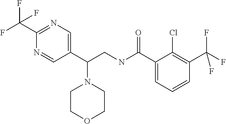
C1(C(F)(F)F)=NC=C(C(CNC(C2=CC=CC(C(F)(F)F)=C2Cl)=O)N2CCOCC2)C=N1
